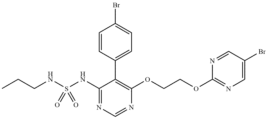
CCCNS(NC1=NC=NC(OCCOC2=NC=C(Br)C=N2)=C1C1=CC=C(Br)C=C1)(=O)=O
